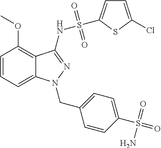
C1=CC=C2C(=C1OC)C(NS(=O)(=O)C1=CC=C(Cl)S1)=NN2CC1=CC=C(S(=O)(=O)N)C=C1
